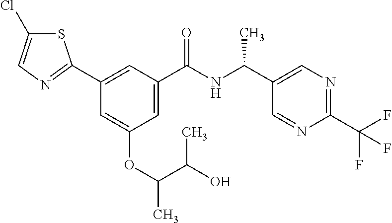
C1=C(C(NC(C2=CN=C(C(F)(F)F)N=C2)C)=O)C=C(C2=NC=C(Cl)S2)C=C1OC(C(O)C)C
